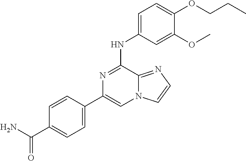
C1=C(NC2=NC(C3=CC=C(C(N)=O)C=C3)=CN3C2=NC=C3)C=C(OC)C(OCCC)=C1
